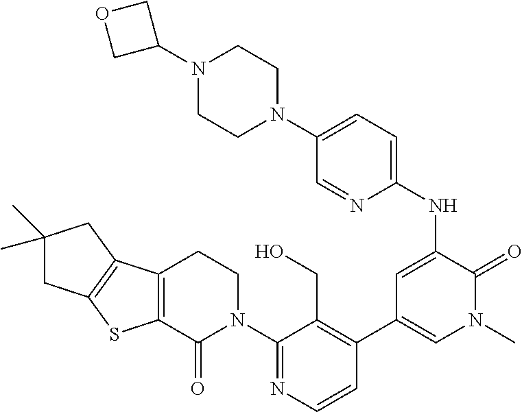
C12=C(C(=O)N(C3=NC=CC(C4=CN(C)C(=O)C(NC5=CC=C(N6CCN(C7COC7)CC6)C=N5)=C4)=C3CO)CC1)SC1=C2CC(C)(C)C1
